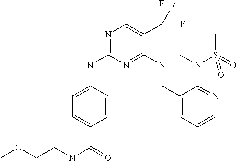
C1=CC(NC2=NC=C(C(F)(F)F)C(NCC3=CC=CN=C3N(C)S(=O)(C)=O)=N2)=CC=C1C(=O)NCCOC
